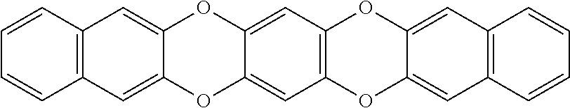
C1=CC2=C(C=C1)C=C1C(=C2)OC2=CC3=C(C=C2O1)OC1=CC2=C(C=C1O3)C=CC=C2
